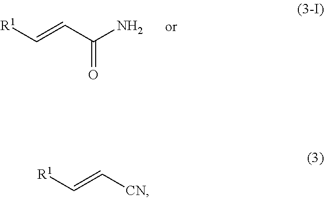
C(C=C[R1])(N)=O.[CN]C=C[R1]
